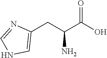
C1=C(CC(C(O)=O)N)N=CN1
